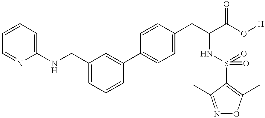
C1(NCC2=CC=CC(C3=CC=C(CC(C(O[H])=O)NS(=O)(=O)C4=C(C)ON=C4C)C=C3)=C2)=CC=CC=N1
